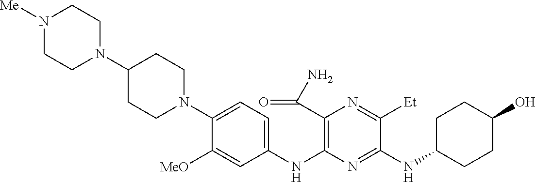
C1(NC2=C(C(N)=O)N=C([Et])C(NC3CCC(O)CC3)=N2)=CC=C(N2CCC(N3CCN([Me])CC3)CC2)C([MeO])=C1
